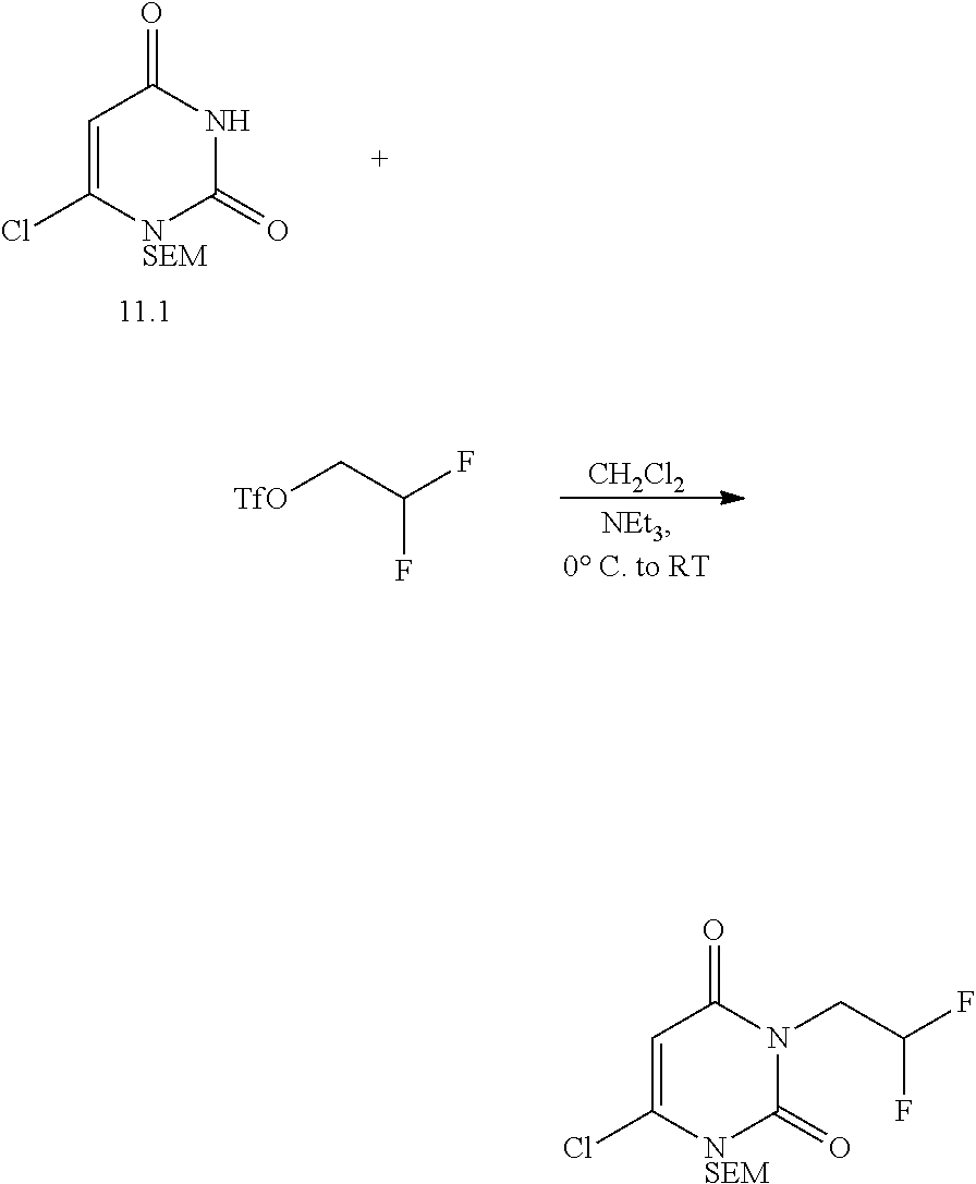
C1=C(Cl)[NSEM]C(=O)N(CC(F)F)C1=O.C1=C(Cl)[NSEM]C(=O)NC1=O.[TfO]CC(F)F.[CH2Cl2]
